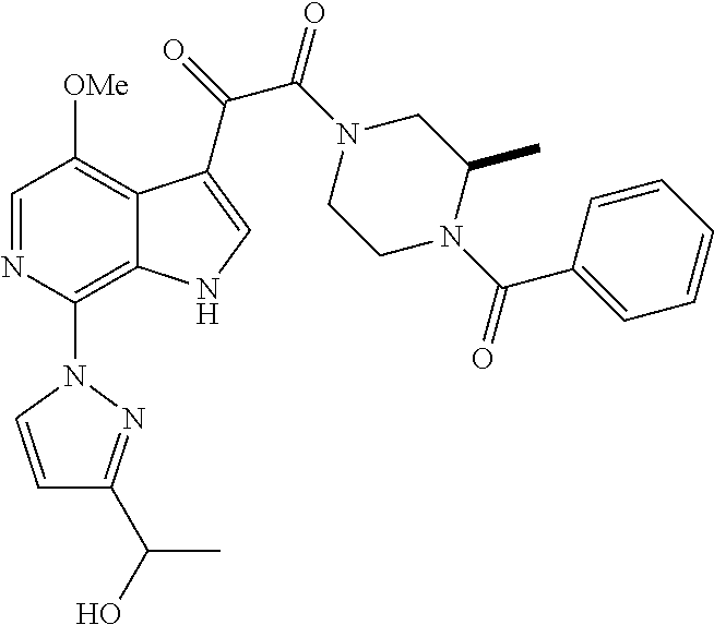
C1=NC(N2C=CC(C(O)C)=N2)=C2C(=C1[OMe])C(C(C(=O)N1CCN(C(C3=CC=CC=C3)=O)C(C)C1)=O)=CN2
